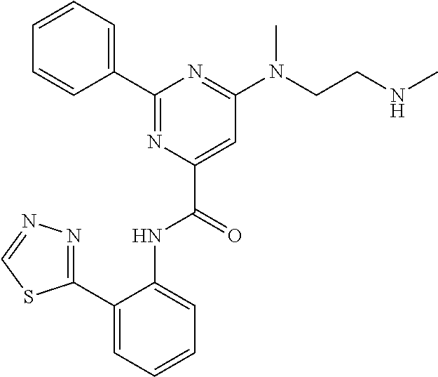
C1=CC=CC(C2=NC(C(=O)NC3=CC=CC=C3C3=NN=CS3)=CC(N(CCNC)C)=N2)=C1
